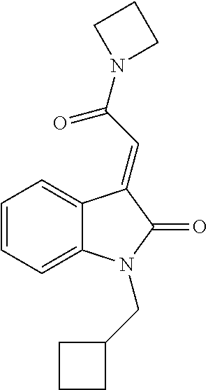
C1=C2C(=CC=C1)N(CC1CCC1)C(=O)C2=CC(=O)N1CCC1
